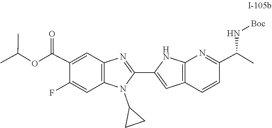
C1(C(OC(C)C)=O)=CC2=C(C=C1F)N(C1CC1)C(C1=CC3=C(N=C(C(C)N[Boc])C=C3)N1)=N2
